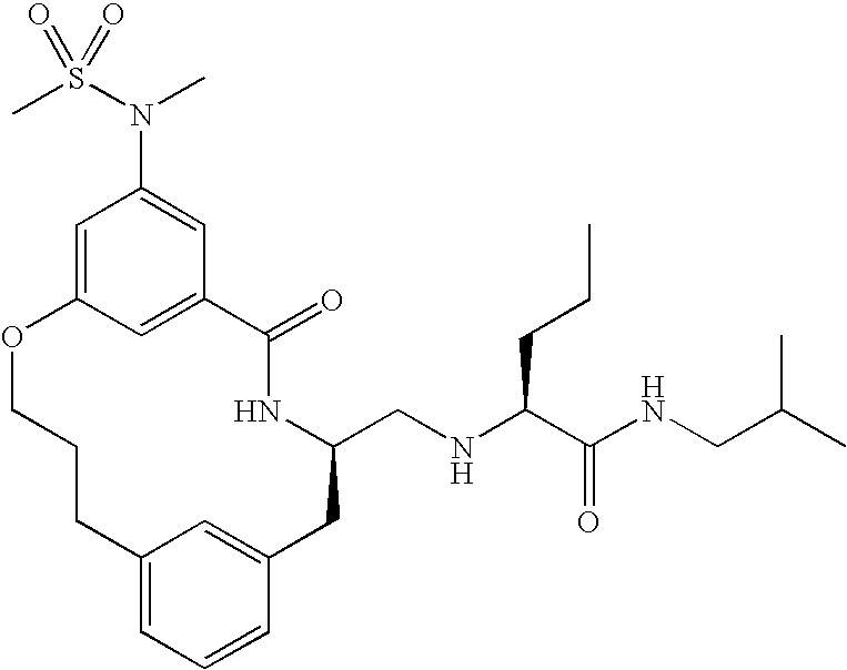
C1=C2C=C(C=C1N(S(C)(=O)=O)C)C(=O)NC(CNC(C(NCC(C)C)=O)CCC)CC1=CC(=CC=C1)CCCO2
